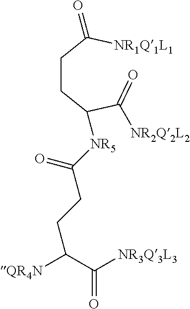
C(CC(C(=O)[NR2Q2L2])[NR5]C(CCC(C([NR3Q3L3])=O)[QR4N])=O)C([NR1Q1L1])=O
